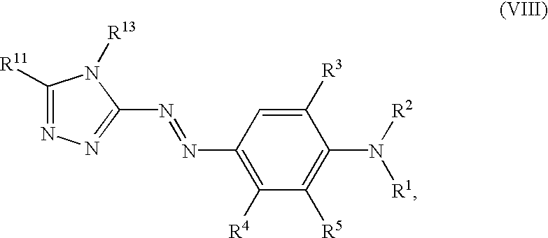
C1([R11])=NN=C(N=NC2=C([R4])C([R5])=C(N([R1])[R2])C([R3])=C2)N1[R13]
